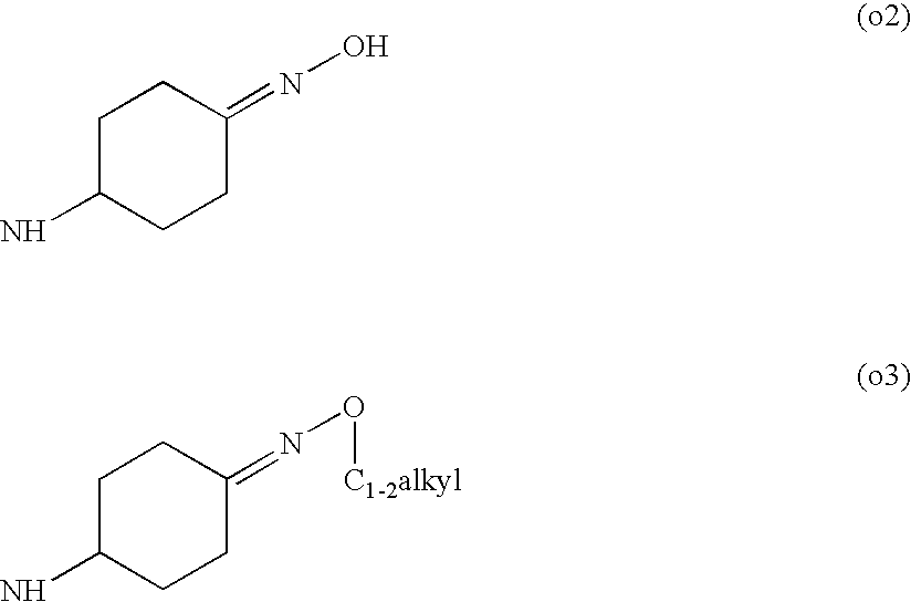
C1C(N)CCC(=NO)C1.C1C(N)CCC(=NO[C1-2alkyl])C1
